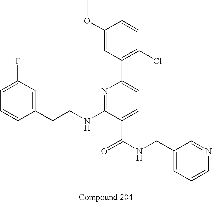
C1=CC(CCNC2=NC(C3=C(Cl)C=CC(OC)=C3)=CC=C2C(NCC2=CC=CN=C2)=O)=CC(F)=C1
